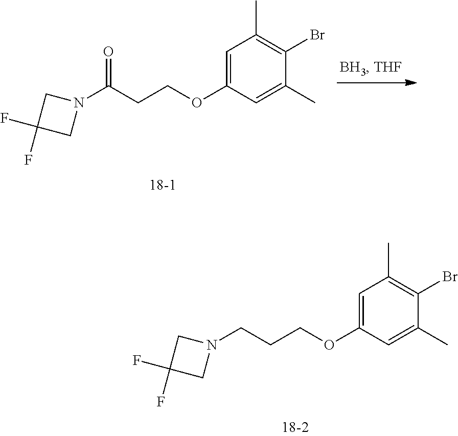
C1=C(OCCC(N2CC(F)(F)C2)=O)C=C(C)C(Br)=C1C.C1=C(OCCCN2CC(F)(F)C2)C=C(C)C(Br)=C1C
